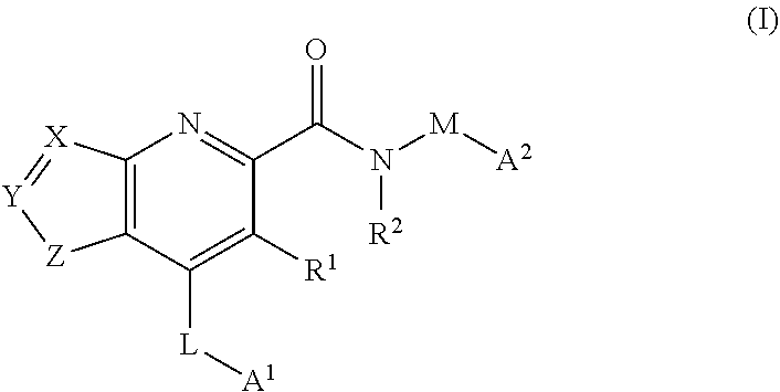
C12=C(C([L][A1])=C([R1])C(C(N([M][A2])[R2])=O)=N1)[Z][Y]=[X]2
